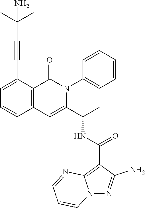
C1=C(C#CC(C)(C)N)C2=C(C=C1)C=C(C(C)NC(C1=C3N(N=C1N)C=CC=N3)=O)N(C1=CC=CC=C1)C2=O
